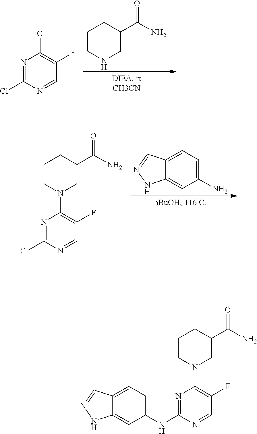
C1CNCC(C(=O)N)C1.N1=C(Cl)N=CC(F)=C1Cl.C1(N)=CC=C2C(=C1)NN=C2.N1=C(Cl)N=CC(F)=C1N1CC(C(=O)N)CCC1.N1=C(NC2=CC=C3C(=C2)NN=C3)N=CC(F)=C1N1CC(C(=O)N)CCC1
